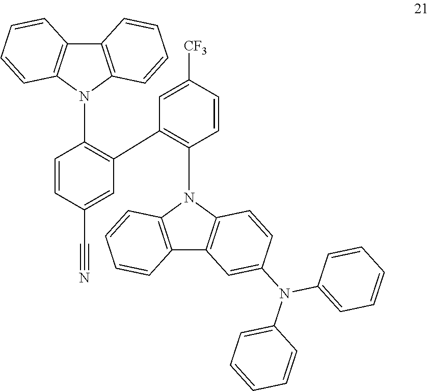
C1=CC(C#N)=CC(C2=C(N3C4=C(C5=C3C=CC(N(C3=CC=CC=C3)C3=CC=CC=C3)=C5)C=CC=C4)C=CC([CF3])=C2)=C1N1C2=C(C3=C1C=CC=C3)C=CC=C2
